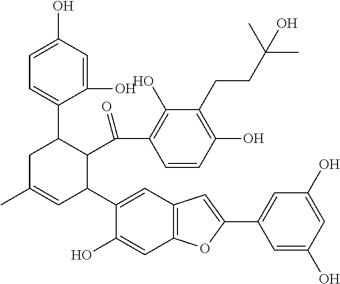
C12=C(C=C(C3C(C(C4=C(O)C(CCC(C)(C)O)=C(O)C=C4)=O)C(C4=CC=C(O)C=C4O)CC(C)=C3)C(O)=C1)C=C(C1=CC(O)=CC(O)=C1)O2
